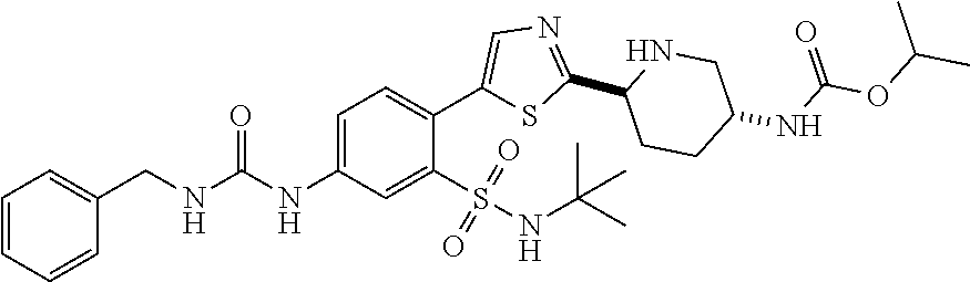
C1=C(NC(=O)NCC2=CC=CC=C2)C=C(S(=O)(=O)NC(C)(C)C)C(C2=CN=C(C3CCC(NC(OC(C)C)=O)CN3)S2)=C1
